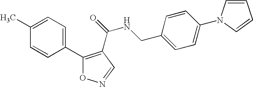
C1(C)=CC=C(C2=C(C(=O)NCC3=CC=C(N4C=CC=C4)C=C3)C=NO2)C=C1
